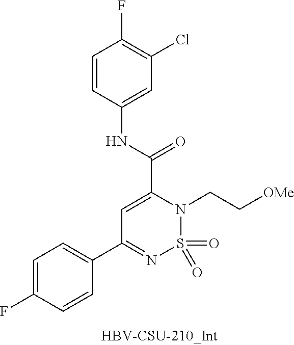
O=S1(=O)N(CC[OMe])C(C(NC2=CC(Cl)=C(F)C=C2)=O)=CC(C2=CC=C(F)C=C2)=N1
